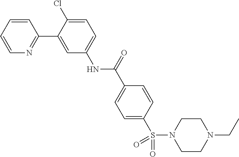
C1=CC=CN=C1C1=CC(NC(C2=CC=C(S(N3CCN(CC)CC3)(=O)=O)C=C2)=O)=CC=C1Cl
